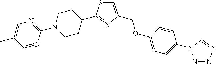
C1=NC(N2CCC(C3=NC(COC4=CC=C(N5N=NN=C5)C=C4)=CS3)CC2)=NC=C1C
